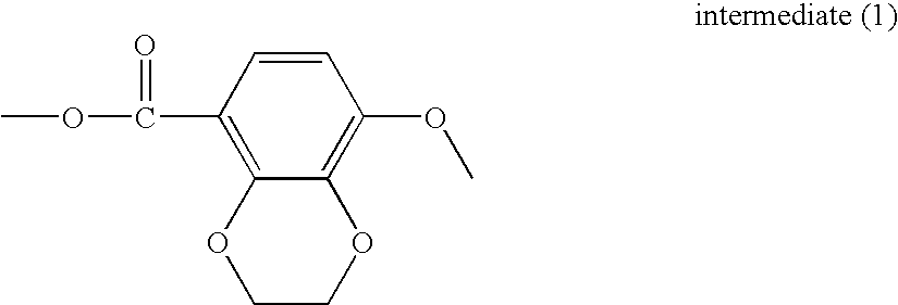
C1=CC(C(=O)OC)=C2C(=C1OC)OCCO2
